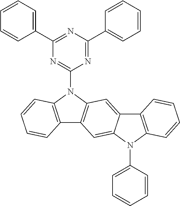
N1=C(C2=CC=CC=C2)N=C(C2=CC=CC=C2)N=C1N1C2=C(C3=C1C=C1C(=C3)N(C3=CC=CC=C3)C3=C1C=CC=C3)C=CC=C2
